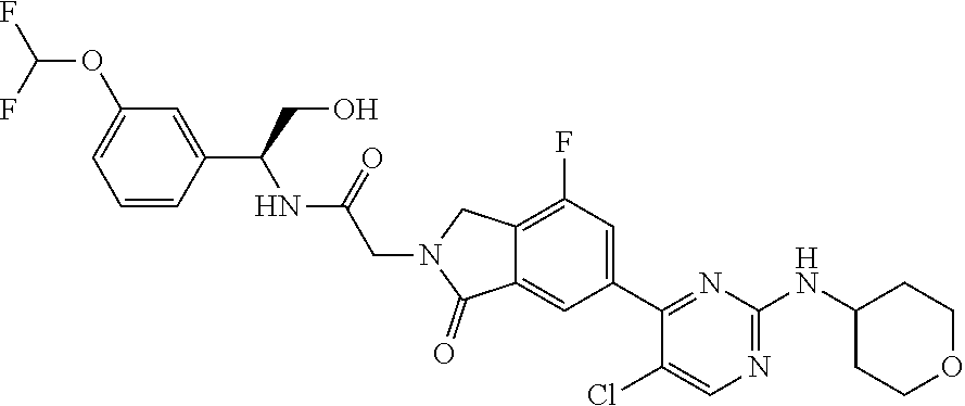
C12=CC(C3=NC(NC4CCOCC4)=NC=C3Cl)=CC(F)=C1CN(CC(NC(C1=CC(OC(F)F)=CC=C1)CO)=O)C2=O
